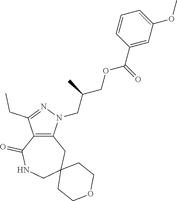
C12=C(N(CC(COC(C3=CC(OC)=CC=C3)=O)C)N=C1CC)CC1(CNC2=O)CCOCC1
